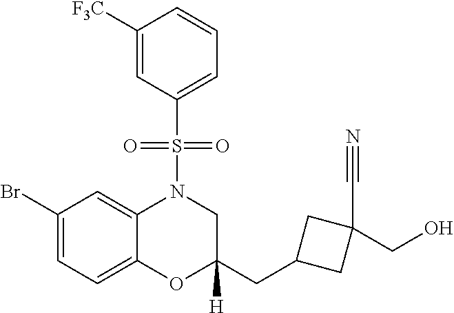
C1(Br)=CC=C2C(=C1)N(S(C1=CC=CC([F3C])=C1)(=O)=O)CC(CC1CC(CO)(C#N)C1)([H])O2
